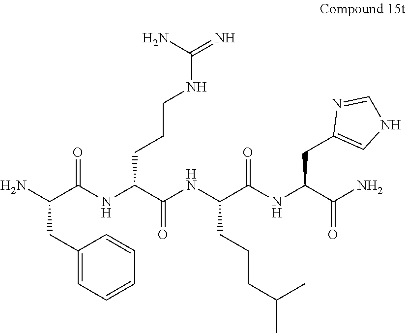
NC(C(NC(C(NC(C(NC(C(N)=O)CC1=CNC=N1)=O)CCCC(C)C)=O)CCCNC(N)=N)=O)CC1=CC=CC=C1
